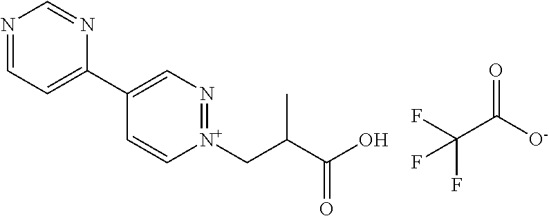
N1=CC=C(C2=CN=[N+](CC(C(O)=O)C)C=C2)N=C1.O=C([O-])C(F)(F)F
